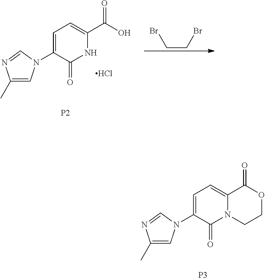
C1=C(N2C=C(C)N=C2)C(=O)NC(C(O)=O)=C1.[P2].Cl.BrCCBr.C1=C(N2C=C(C)N=C2)C(=O)N2C(=C1)C(=O)OCC2.[P3]
